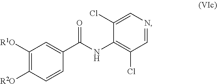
C1([R1O])=C([R2O])C=CC(C(NC2=C(Cl)C=NC=C2Cl)=O)=C1
